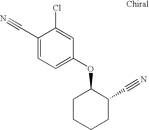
C1(C#N)=CC=C(OC2CCCCC2C#N)C=C1Cl
